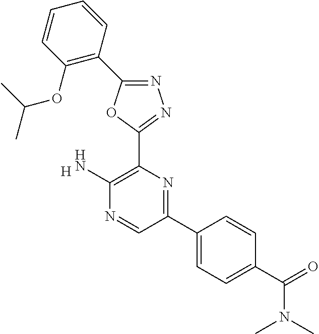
[H].C1(N)=C(C2=NN=C(C3=C(OC(C)C)C=CC=C3)O2)N=C(C2=CC=C(C(N(C)C)=O)C=C2)C=N1
